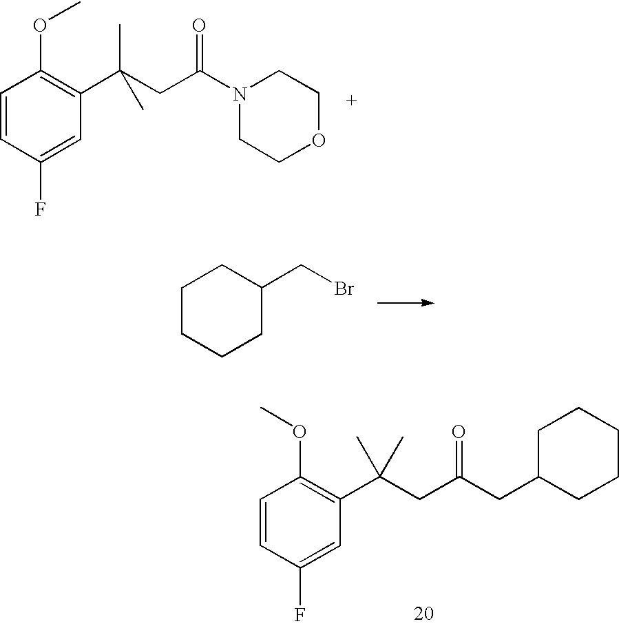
C1=CC(F)=CC(C(CC(CC2CCCCC2)=O)(C)C)=C1OC.C1=CC(F)=CC(C(CC(N2CCOCC2)=O)(C)C)=C1OC.C1CCCC(CBr)C1
